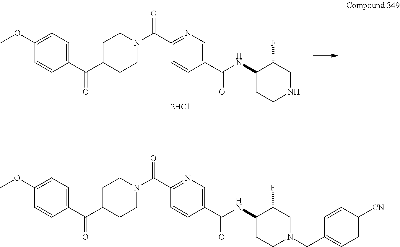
C1(C(N2CCC(C(C3=CC=C(OC)C=C3)=O)CC2)=O)=NC=C(C(NC2CCNCC2F)=O)C=C1.C1(C(N2CCC(C(C3=CC=C(OC)C=C3)=O)CC2)=O)=NC=C(C(NC2CCN(CC3=CC=C([CN])C=C3)CC2F)=O)C=C1
